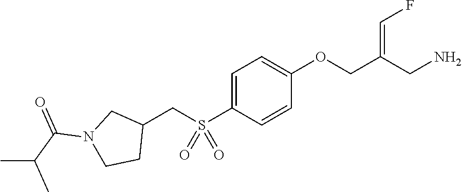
C1=C(S(CC2CN(C(C(C)C)=O)CC2)(=O)=O)C=CC(OCC(CN)=CF)=C1
